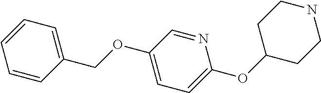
C1CNCCC1OC1=CC=C(OCC2=CC=CC=C2)C=N1
